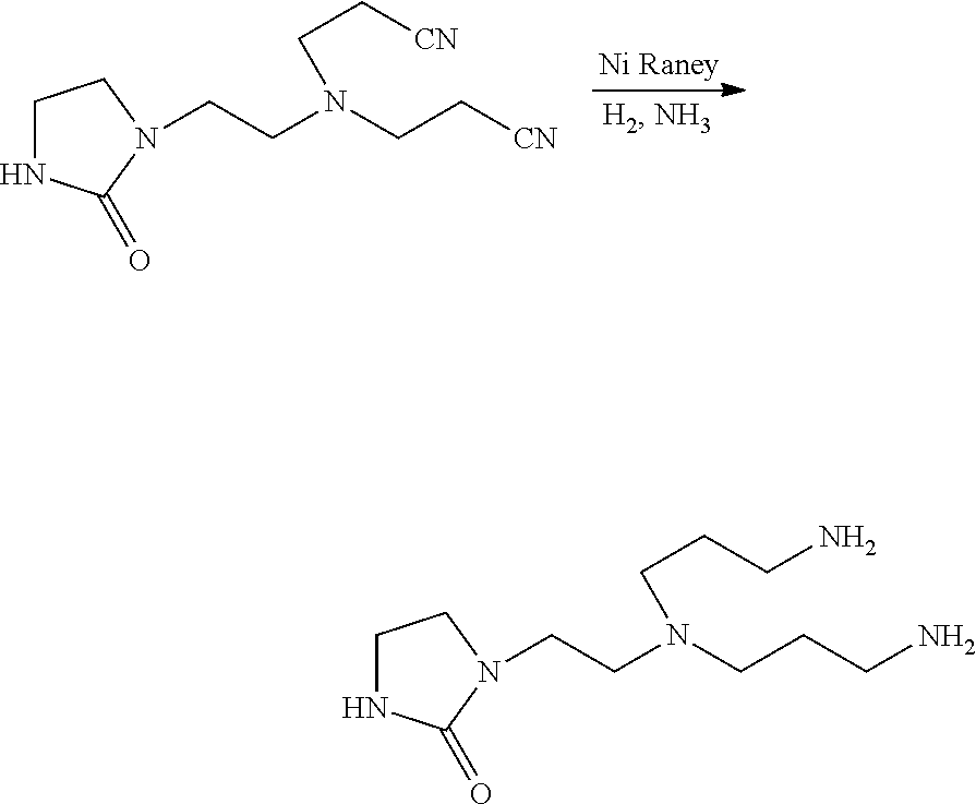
C1NC(=O)N(CCN(CC[CN])CC[CN])C1.C1NC(=O)N(CCN(CCCN)CCCN)C1
